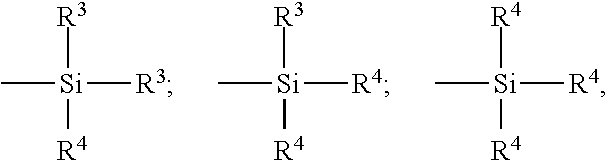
C[Si]([R3])([R3])[R4].C[Si]([R3])([R4])[R4].C[Si]([R4])([R4])[R4]
